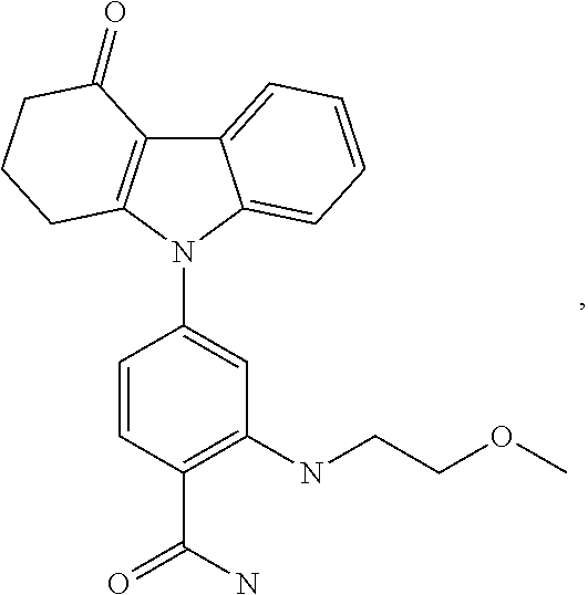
C1=CC(C(N)=O)=C(NCCOC)C=C1N1C2=CC=CC=C2C2=C1CCCC2=O
